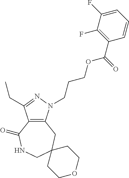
C12=C(N(CCCOC(C3=C(F)C(F)=CC=C3)=O)N=C1CC)CC1(CNC2=O)CCOCC1
